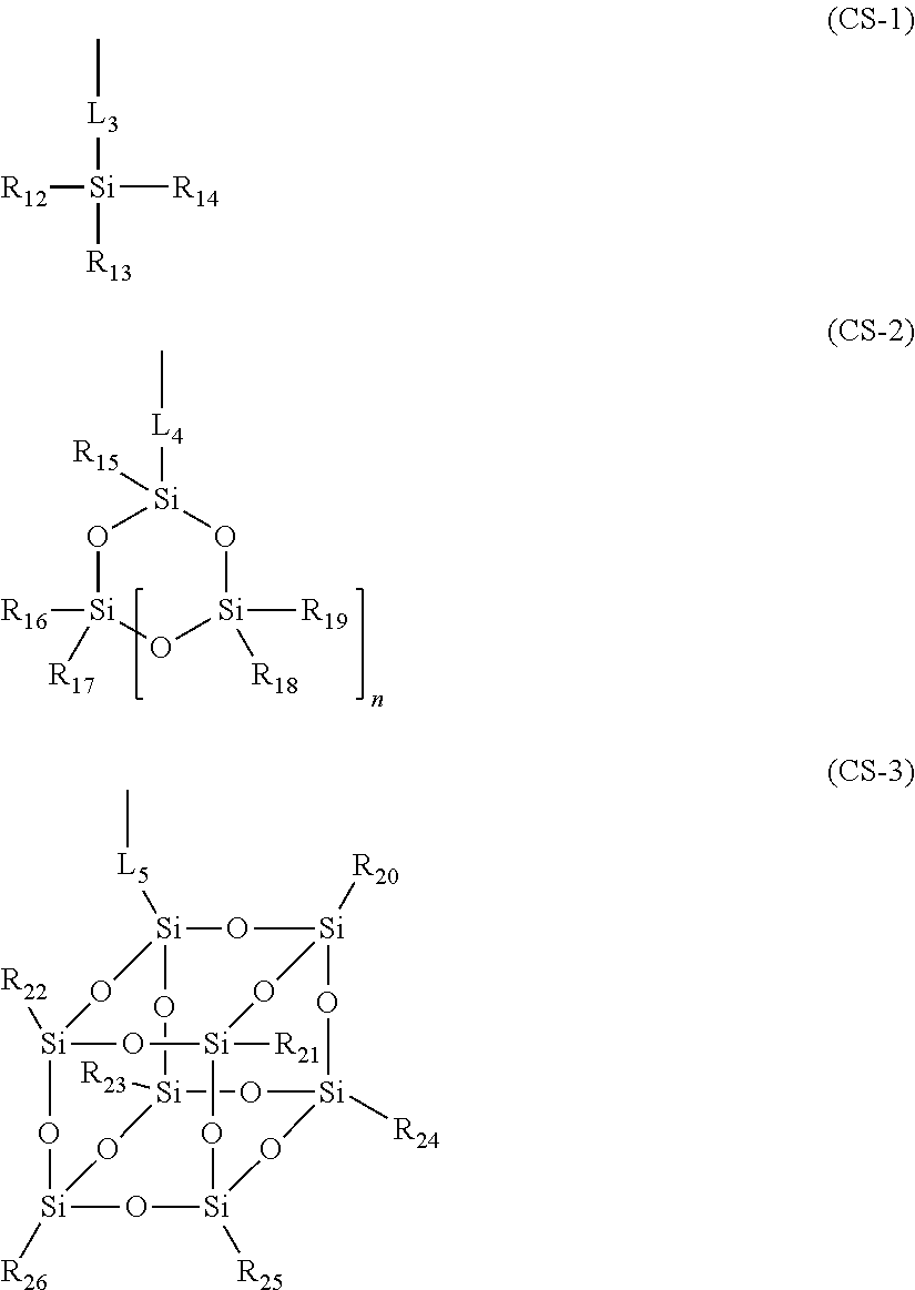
[Si]12([R20])O[Si]3([R24])O[Si]4([R25])O[Si]5([R26])O[Si]([R23])(O3)O[Si]([L5]C)(O[Si]([R22])(O[Si]([R21])(O4)O1)O5)O2.C[L4][Si]1([R15])O[Si]([R16])([R17])O[Si]([R19])([R18])O1.C[L3][Si]([R14])([R12])[R13]
